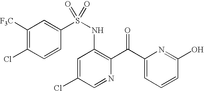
C1([F3C])=C(Cl)C=CC(S(NC2=C(C(C3=CC=CC(O)=N3)=O)N=CC(Cl)=C2)(=O)=O)=C1
